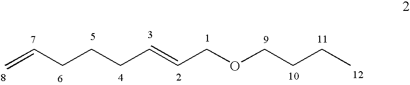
C=CCCCC=CCOCCCC
